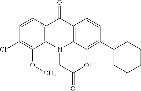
C12=C(N(CC(O)=O)C3=C(C1=O)C=CC(C1CCCCC1)=C3)C(OC)=C(Cl)C=C2
